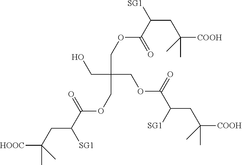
[HOOC]C(CC(C(OCC(CO)(COC(C(CC([COOH])(C)C)[SG1])=O)COC(C([SG1])CC([COOH])(C)C)=O)=O)[SG1])(C)C
